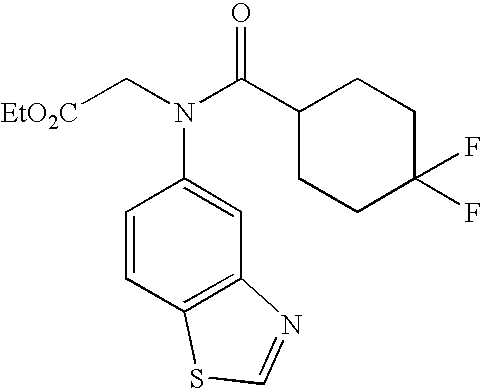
[EtO2C]CN(C(C1CCC(F)(F)CC1)=O)C1=CC2=C(C=C1)SC=N2
